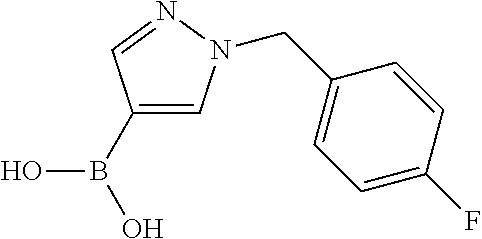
OB(C1=CN(CC2=CC=C(F)C=C2)N=C1)O
